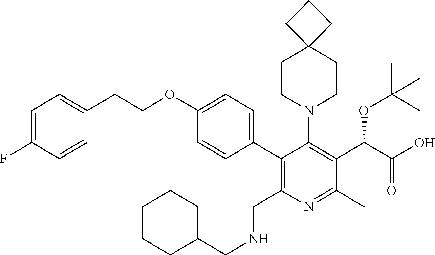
C1(OCCC2=CC=C(F)C=C2)=CC=C(C2=C(CNCC3CCCCC3)N=C(C)C(C(C(O)=O)OC(C)(C)C)=C2N2CCC3(CC2)CCC3)C=C1
